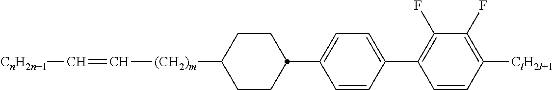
C1=C(C2=C(F)C(F)=C([ClH2l+1])C=C2)C=CC(C2CCC([(CH2)m]C=C[CnH2n+1])CC2)=C1
